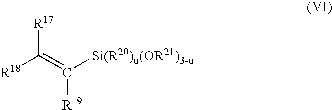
[R18]C(=C([Si(R20)u(OR21)3-u])[R19])[R17]
